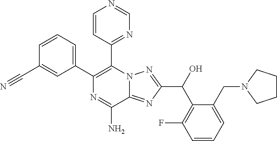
C1(C2=CC=CC(C#N)=C2)=C(C2=NC=NC=C2)N2C(=NC(C(O)C3=C(F)C=CC=C3CN3CCCC3)=N2)C(N)=N1
